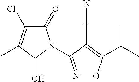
C1(=O)C(Cl)=C(C)C(O)N1C1=NOC(C(C)C)=C1C#N
